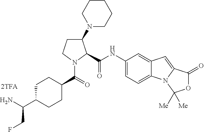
C1(N2CCCCC2)CCN(C(=O)C2CCC(C(N)CF)CC2)C1C(NC1=CC=C2C(=C1)C=C1N2C([Me])([Me])OC1=O)=O.[2TFA]
